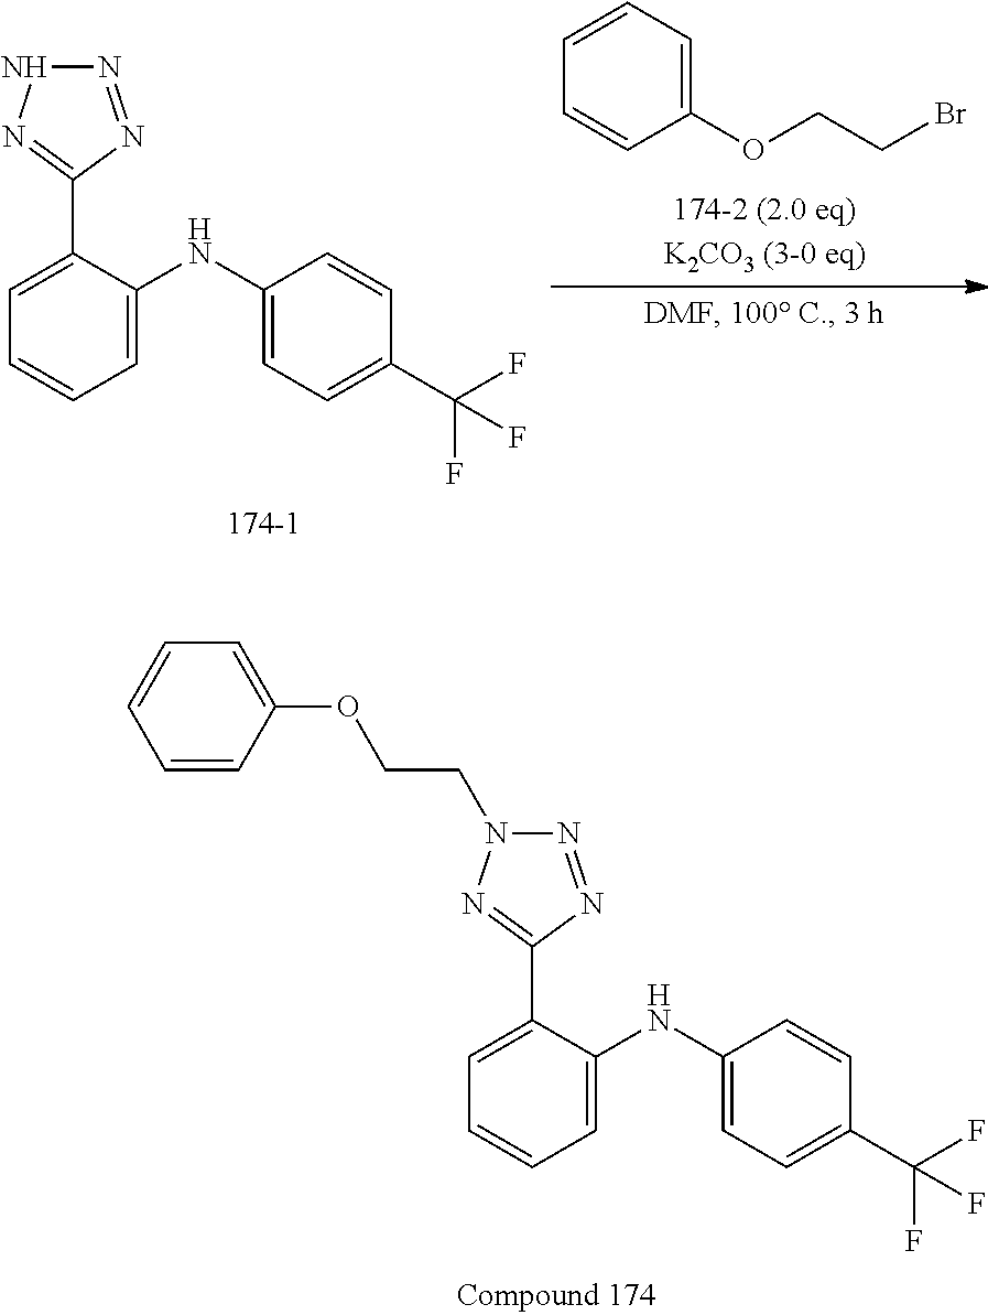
C1=C(C2=NN(CCOC3=CC=CC=C3)N=N2)C(NC2=CC=C(C(F)(F)F)C=C2)=CC=C1.C1=C(C2=NNN=N2)C(NC2=CC=C(C(F)(F)F)C=C2)=CC=C1.C1(OCCBr)=CC=CC=C1
